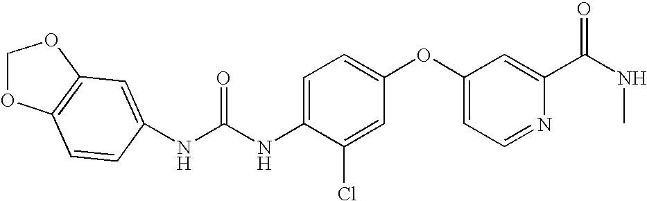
C1OC2=C(O1)C=C(NC(=O)NC1=CC=C(OC3=CC=NC(C(=O)NC)=C3)C=C1Cl)C=C2
